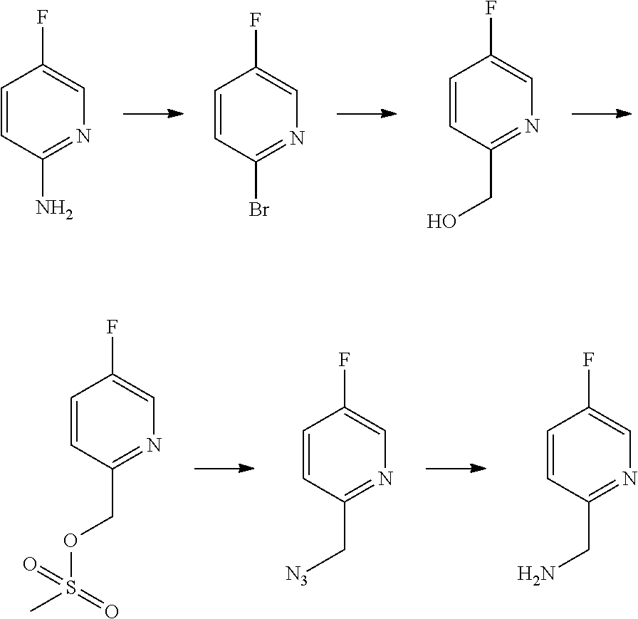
C1=CC(N)=NC=C1F.C1=CC(Br)=NC=C1F.C1=CC(CO)=NC=C1F.C1=CC(COS(=O)(C)=O)=NC=C1F.C1=CC(C[N3])=NC=C1F.C1=CC(CN)=NC=C1F
